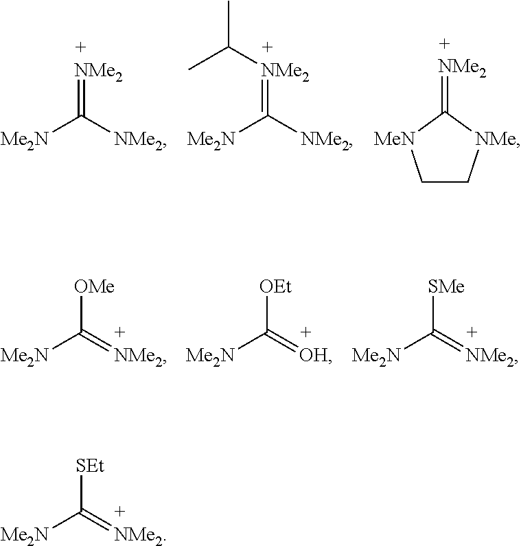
[NMe2]=C([Me2N])[NMe2].[NMe2](=C([Me2N])[NMe2])C(C)C.[NMe2]=C1[MeN]CC[NMe]1.[OMe]C([Me2N])=[NMe2].[OEt]C([Me2N])=[OH].[SMe]C([Me2N])=[NMe2].[SEt]C([Me2N])=[NMe2]
